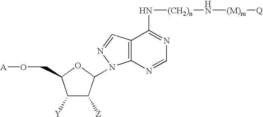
C1([Y])C([Z])C(N2C3=C(C=N2)C(N[(CH2)n]N[(M)m][Q])=NC=N3)OC1CO[A]
